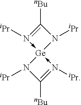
C1([nBu])=N([iPr])->[Ge]2(-N([iPr])=C([nBu])N2[iPr])N1[iPr]
